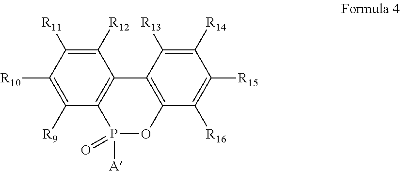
C1([R12])=C([R11])C([R10])=C([R9])C2=C1C1=C(OP2([A])=O)C([R16])=C([R15])C([R14])=C1[R13]
